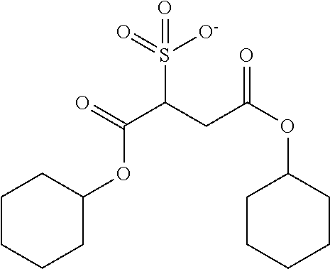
S(C(C(OC1CCCCC1)=O)CC(=O)OC1CCCCC1)(=O)([O-])=O
